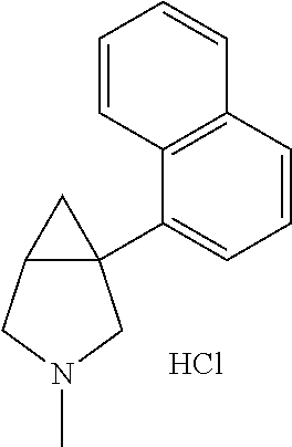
C12=C(C=CC=C1C13C(C1)CN(C)C3)C=CC=C2.Cl
